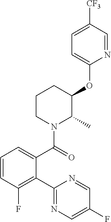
C1(C(N2C(C)C(OC3=CC=C([CF3])C=N3)CCC2)=O)=CC=CC(F)=C1C1=NC=C(F)C=N1
